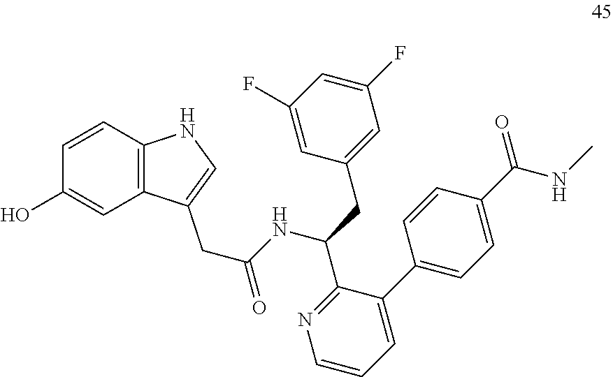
C(NC(C1=NC=CC=C1C1=CC=C(C(NC)=O)C=C1)CC1=CC(F)=CC(F)=C1)(=O)CC1=CNC2=C1C=C(O)C=C2
